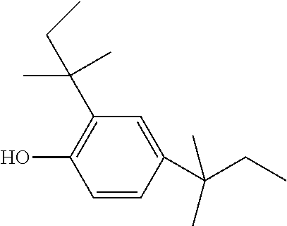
C1(C(CC)(C)C)=C(O)C=CC(C(CC)(C)C)=C1
